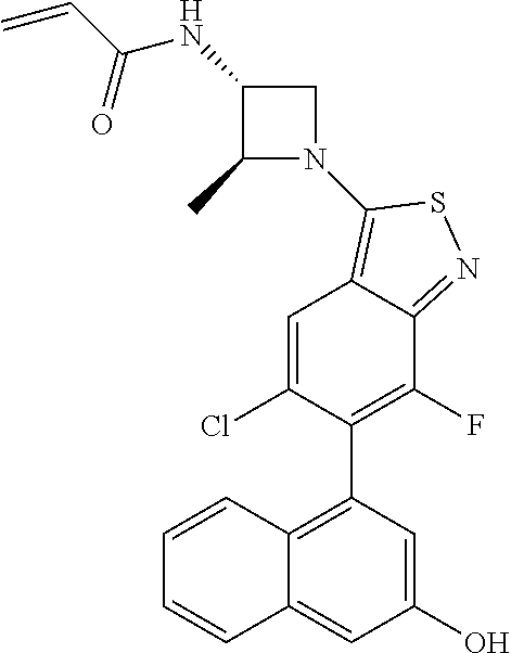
C1=CC2=C(C3=C(F)C4=NSC(N5C(C)C(NC(C=C)=O)C5)=C4C=C3Cl)C=C(O)C=C2C=C1
